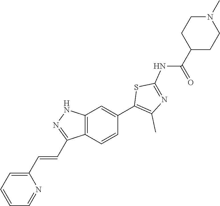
C1=CC=C(C=CC2=NNC3=C2C=CC(C2=C(C)N=C(NC(C4CCN(C)CC4)=O)S2)=C3)N=C1
